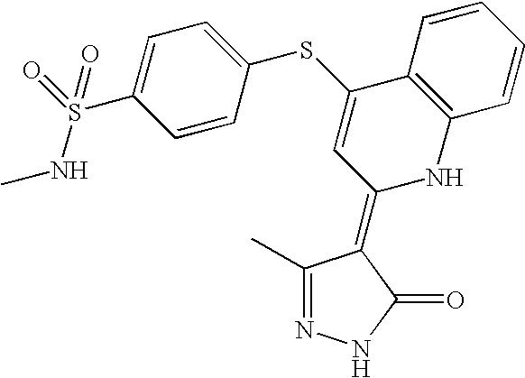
N1=C(C)C(=C2NC3=C(C(SC4=CC=C(S(NC)(=O)=O)C=C4)=C2)C=CC=C3)C(=O)N1
